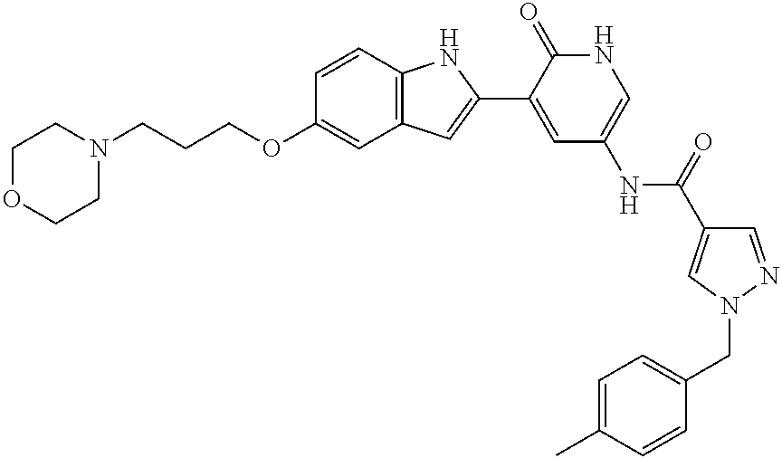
C1OCCN(CCCOC2=CC3=C(C=C2)NC(C2=CC(NC(=O)C4=CN(CC5=CC=C(C)C=C5)N=C4)=CNC2=O)=C3)C1
